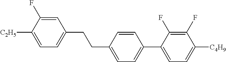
C1=C(F)C([C2H5])=CC=C1CCC1=CC=C(C2=CC=C([C4H9])C(F)=C2F)C=C1
